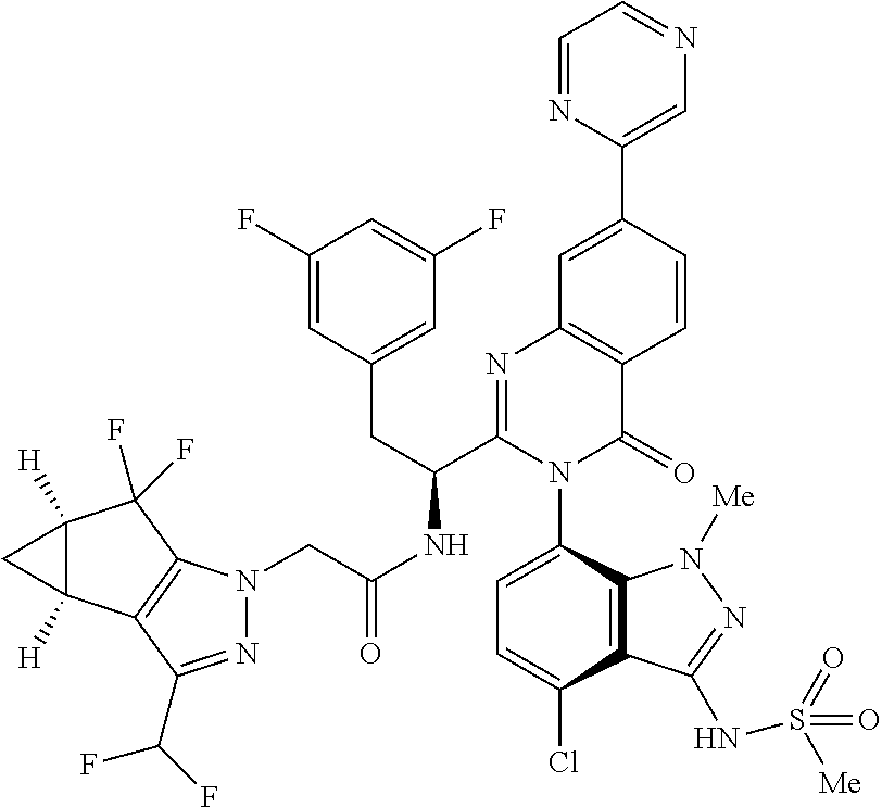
C1=NC(C2=CC3=C(C=C2)C(=O)N(C2=CC=C(Cl)C4=C2N([Me])N=C4NS(=O)(=O)[Me])C(C(CC2=CC(F)=CC(F)=C2)NC(CN2N=C(C(F)F)C4=C2C(F)(F)C2([H])C4([H])C2)=O)=N3)=CN=C1
